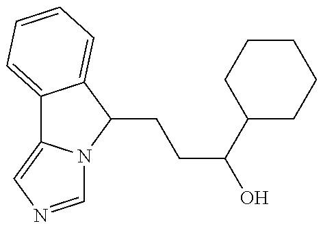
C12=CC=CC=C1C(CCC(O)C1CCCCC1)N1C2=CN=C1
